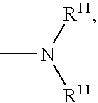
CN([R11])[R11]
